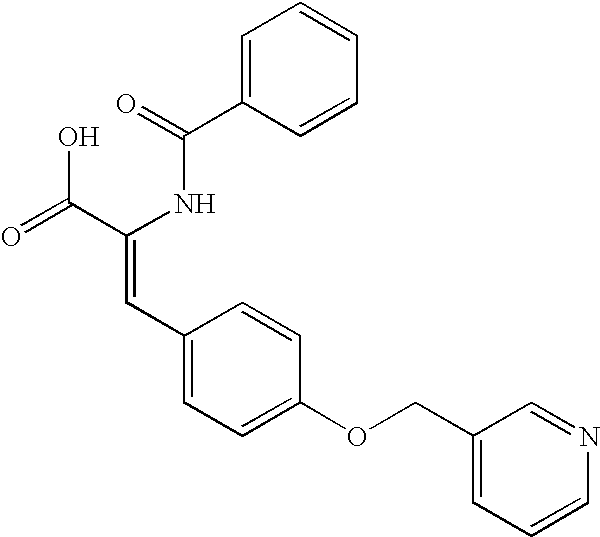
C1=C(C(=O)NC(C(=O)O)=CC2=CC=C(OCC3=CC=CN=C3)C=C2)C=CC=C1
